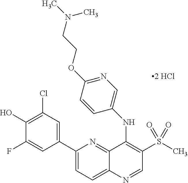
C1(C2=CC(Cl)=C(O)C(F)=C2)=CC=C2C(=N1)C(NC1=CN=C(OCCN(C)C)C=C1)=C(S(=O)(C)=O)C=N2.[2 HCl]
